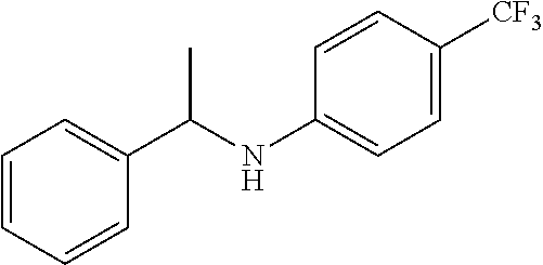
C1(C(NC2=CC=C([CF3])C=C2)C)=CC=CC=C1
